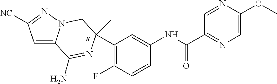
C1(C2(C)N=C(N)C3=CC([NC])=NN3C2)=C(F)C=CC(NC(C2=NC=C(OC)N=C2)=O)=C1.[R]
